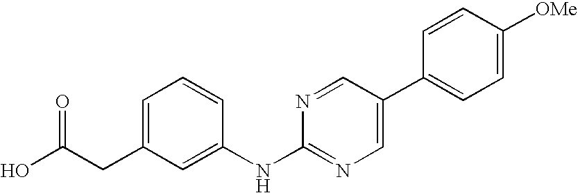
C1=C(CC(O)=O)C=C(NC2=NC=C(C3=CC=C([OMe])C=C3)C=N2)C=C1
